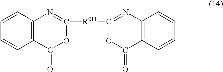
C12=C(C=CC=C1)N=C([R011]C1=NC3=C(C(=O)O1)C=CC=C3)OC2=O
